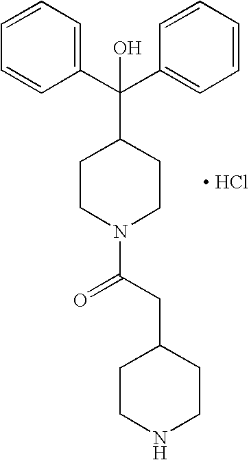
C1=CC=CC(C(C2=CC=CC=C2)(C2CCN(C(CC3CCNCC3)=O)CC2)O)=C1.[ HCl]
